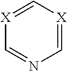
[X]1=C[X]=CN=C1
